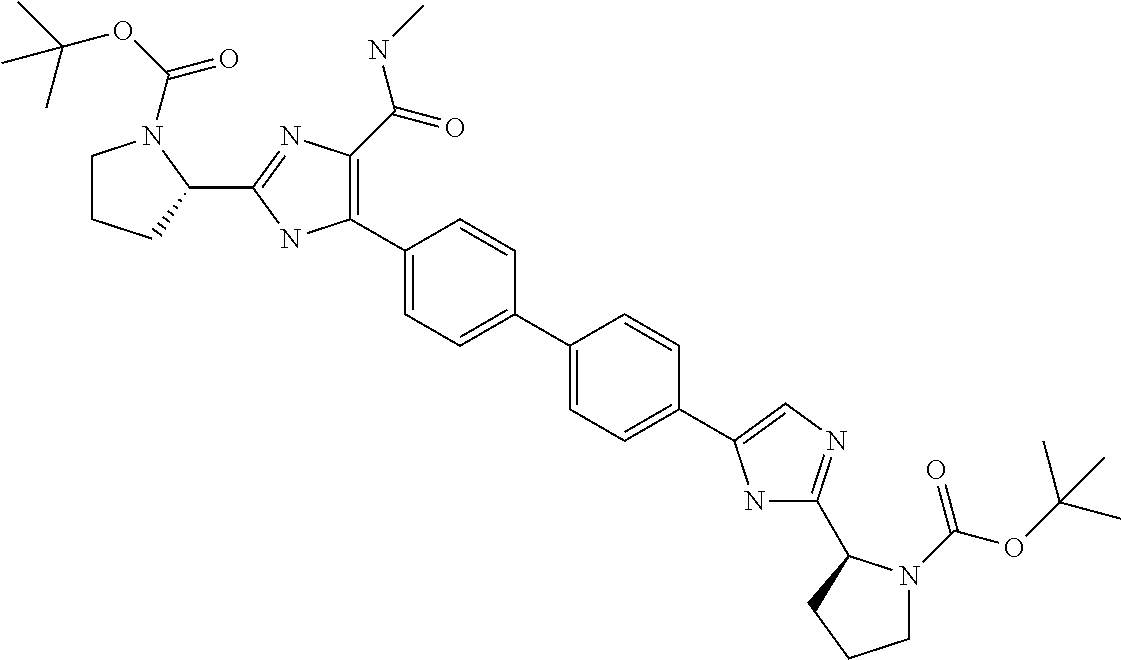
C1CCC(C2=NC(C(NC)=O)=C(C3=CC=C(C4=CC=C(C5=CN=C(C6N(C(OC(C)(C)C)=O)CCC6)N5)C=C4)C=C3)N2)N1C(OC(C)(C)C)=O
